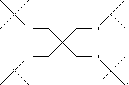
O(CC(COC(C)(C)C)(COC(C)(C)C)COC(C)(C)C)C(C)(C)C
